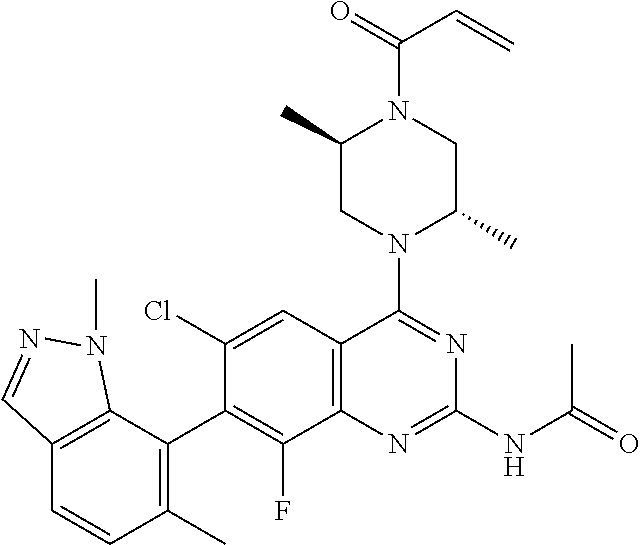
C12=C(C(C3=C(F)C4=C(C=C3Cl)C(N3C(C)CN(C(C=C)=O)C(C)C3)=NC(NC(C)=O)=N4)=C(C)C=C1)N(C)N=C2
